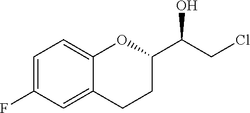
C1=C(F)C=C2C(=C1)OC(C(CCl)O)CC2
